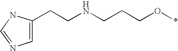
C1=C(CCNCCCO*)NC=N1
